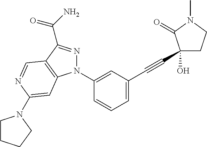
C1(N2N=C(C(=O)N)C3=C2C=C(N2CCCC2)N=C3)=CC(C#CC2(O)CCN(C)C2=O)=CC=C1
